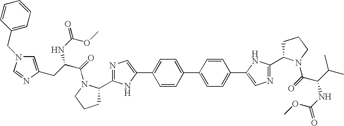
C1=CC(C2=CC=C(C3=CN=C(C4CCCN4C(C(NC(OC)=O)C(C)C)=O)N3)C=C2)=CC=C1C1=CN=C(C2CCCN2C(C(NC(OC)=O)CC2=CN(CC3=CC=CC=C3)C=N2)=O)N1
